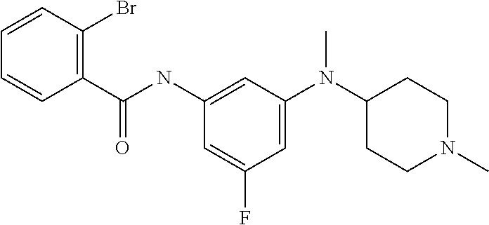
C1=C(N(C2CCN(C)CC2)C)C=C(NC(=O)C2=C(Br)C=CC=C2)C=C1F
